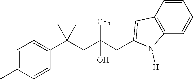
C1=CC(C(CC(CC2=CC3=C(C=CC=C3)N2[H])([CF3])O)(C)C)=CC=C1C
